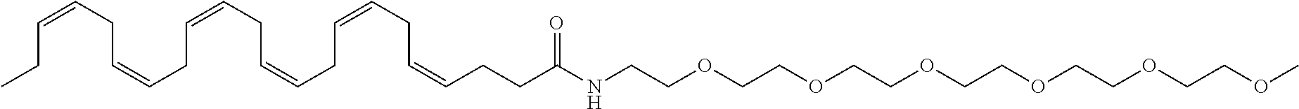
C(NCCOCCOCCOCCOCCOCCOC)(=O)CCC=CCC=CCC=CCC=CCC=CCC=CCC
